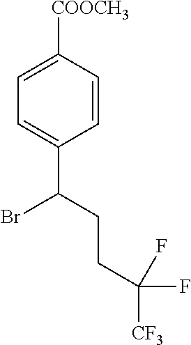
C1=C([COOCH3])C=CC(C(CCC(F)([CF3])F)Br)=C1
